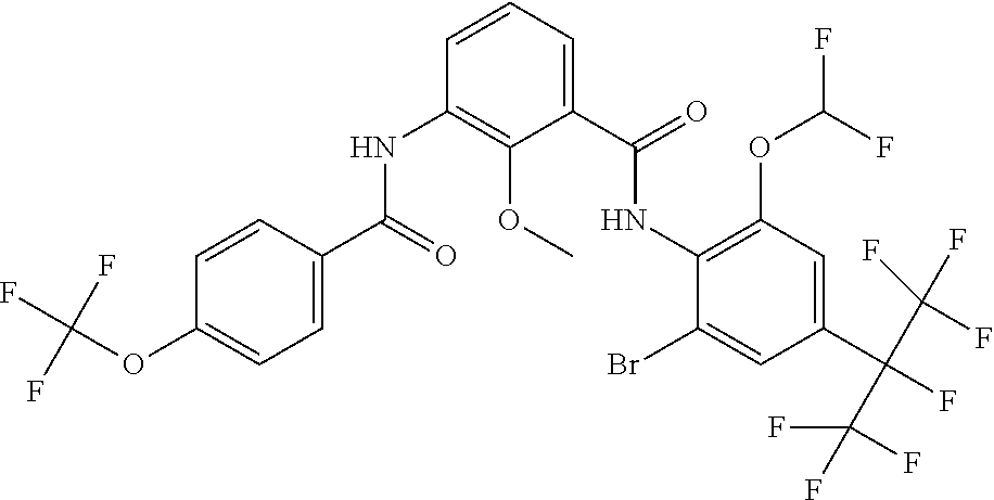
N(C1=C(OC(F)F)C=C(C(F)(C(F)(F)F)C(F)(F)F)C=C1Br)C(C1=CC=CC(NC(C2=CC=C(OC(F)(F)F)C=C2)=O)=C1OC)=O
